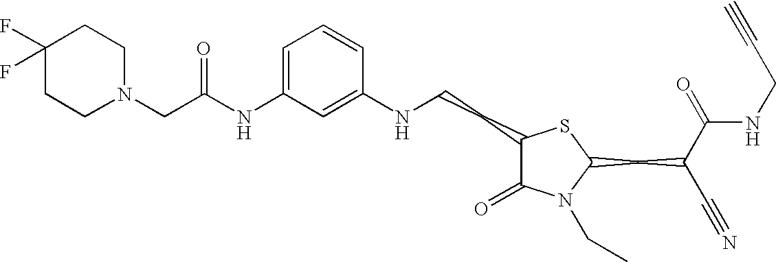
C1=C(NC(=O)CN2CCC(F)(F)CC2)C=C(NCCC2C(=O)N(CC)C(CC(C#N)C(=O)NCC#C)S2)C=C1
